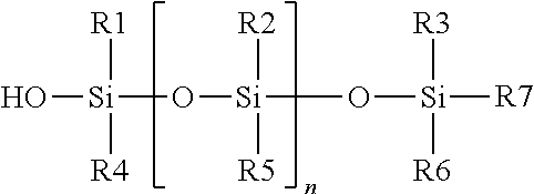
O[Si](O[Si](O[Si]([R7])([R3])[R6])([R2])[R5])([R1])[R4]
